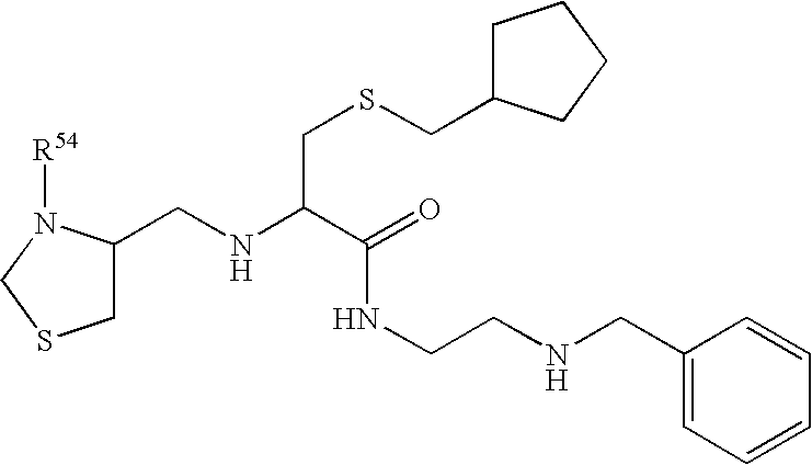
C1C(CNC(C(NCCNCC2=CC=CC=C2)=O)CSCC2CCCC2)N([R54])CS1
